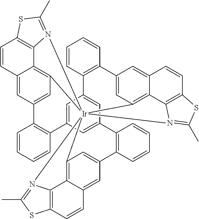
C12=C3C4=CC(=C1)C1=C(C=CC=C1)C1=CC5=CC(=C1)C1=C(C=CC=C1)C1=CC6=C7C(=C1)C=CC1=C7N(=C(C)S1)[Ir]261(C2=C6C(=CC(=C2)C2=C5C=CC=C2)C=CC2=C6N1=C(C)S2)N1=C(C)SC(=C31)C=C4
